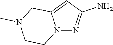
N12N=C(N)C=C1CN(C)CC2
